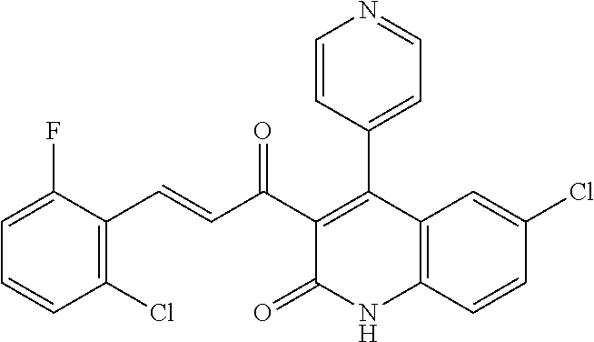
C1=C(Cl)C=CC2=C1C(C1=CC=NC=C1)=C(C(C=CC1=C(Cl)C=CC=C1F)=O)C(=O)N2
